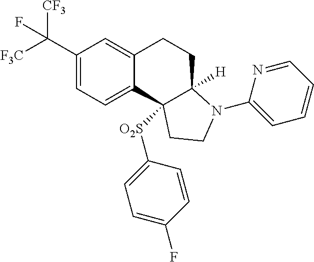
C1(C([F3C])([CF3])F)=CC=C2C(=C1)CCC1([H])C2([O2S]C2=CC=C(F)C=C2)CCN1C1=CC=CC=N1
